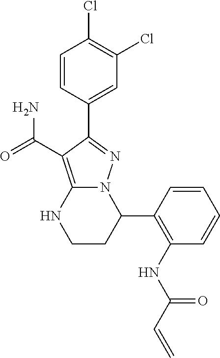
ClC1=C(Cl)C=C(C2=NN3C(=C2C(=O)N)NCCC3C2=C(NC(C=C)=O)C=CC=C2)C=C1
